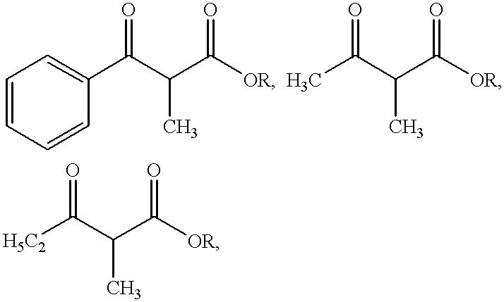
C1=CC=CC(C(C(C([OR])=O)C)=O)=C1.CC(C(C([OR])=O)C)=O.[H5C2]C(C(C([OR])=O)C)=O
